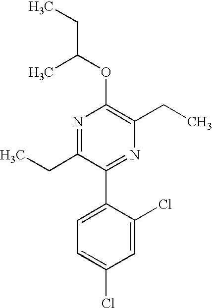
C1(OC(C)CC)=C(CC)N=C(C2=CC=C(Cl)C=C2Cl)C(CC)=N1
